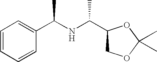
C1(C(NC(C2=CC=CC=C2)C)C)COC(C)(C)O1
